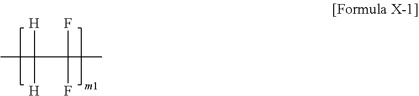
CC(C(F)(C)F)([H])[H]
